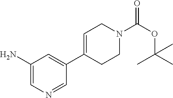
C1(N)=CN=CC(C2=CCN(C(OC(C)(C)C)=O)CC2)=C1
